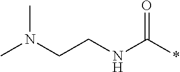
N(C(*)=O)CCN(C)C
